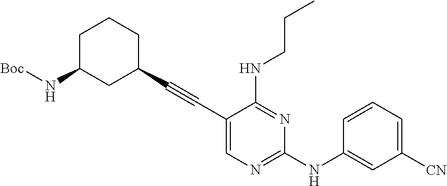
C1C(N[Boc])CC(C#CC2=CN=C(NC3=CC([CN])=CC=C3)N=C2NCCC)CC1
